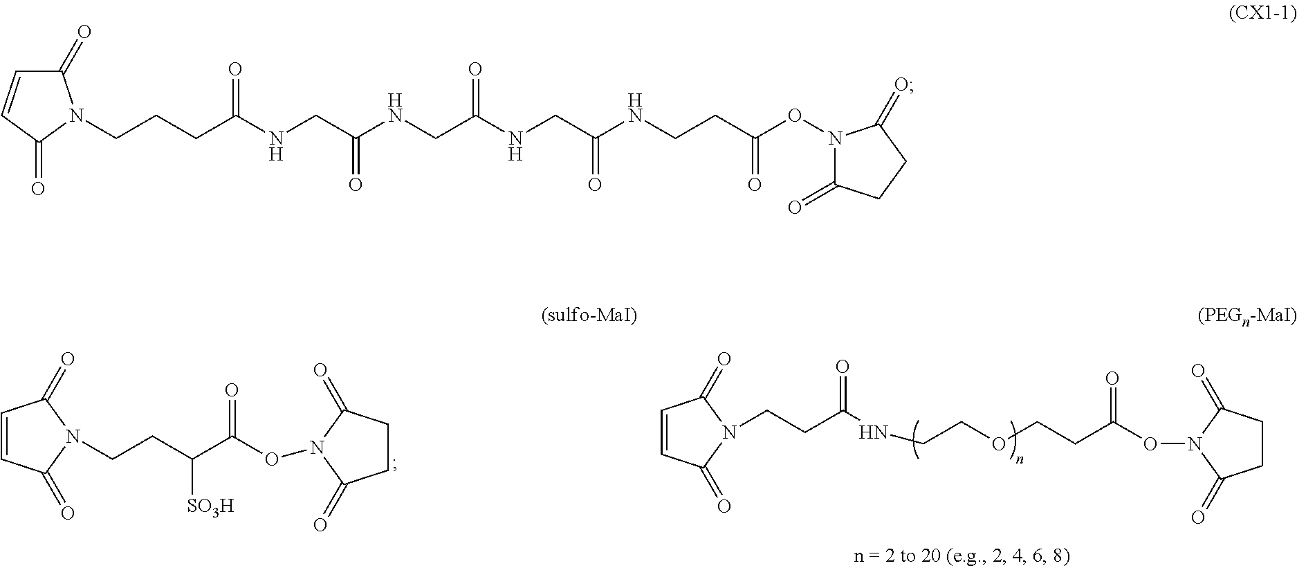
C1=CC(=O)N(CCC(C(ON2C(=O)CCC2=O)=O)[SO3H])C1=O.C1=CC(=O)N(CCC(NCCOCCC(=O)ON2C(=O)CCC2=O)=O)C1=O.C1(=O)C=CC(=O)N1CCCC(NCC(NCC(NCC(NCCC(ON1C(=O)CCC1=O)=O)=O)=O)=O)=O
